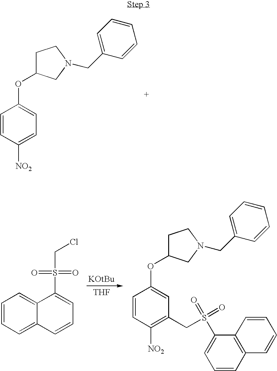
C1=CC([NO2])=CC=C1OC1CCN(CC2=CC=CC=C2)C1.[THF].C1=CC=C2C(=C1)C(S(=O)(=O)CCl)=CC=C2.C1=CC([NO2])=C(CS(C2=CC=CC3=C2C=CC=C3)(=O)=O)C=C1OC1CCN(CC2=CC=CC=C2)C1
